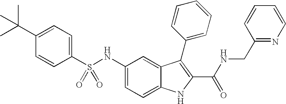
C1(C(C)(C)C)=CC=C(S(NC2=CC=C3C(=C2)C(C2=CC=CC=C2)=C(C(NCC2=NC=CC=C2)=O)N3)(=O)=O)C=C1
